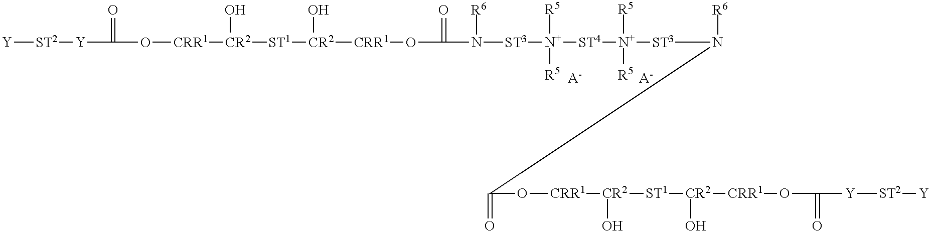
[A-].[A-].[CRR1](OC(=O)N([R6])[ST3][N+]([R5])([R5])[ST4][N+]([R5])([R5])[ST3]N([R6])C(O[CRR1][CR2](O)[ST1][CR2](O)[CRR1]OC(=O)[Y][ST2][Y])=O)[CR2]([ST1][CR2]([CRR1]OC([Y][ST2][Y])=O)O)O
